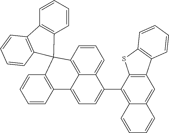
C1=CC2=C3C(=C1)C(C1=C4C(=CC5=C1SC1=C5C=CC=C1)C=CC=C4)=CC=C3C1=C(C=CC=C1)C21C2=C(C=CC=C2)C2=C1C=CC=C2
